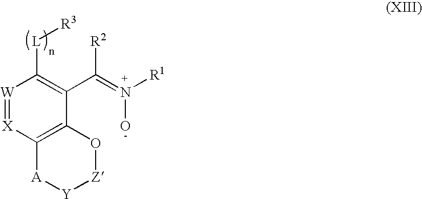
[W]1=[X]C2=C(C(C(=N([R1])O)[R2])=C1[L][R3])O[Z][Y][A]2
